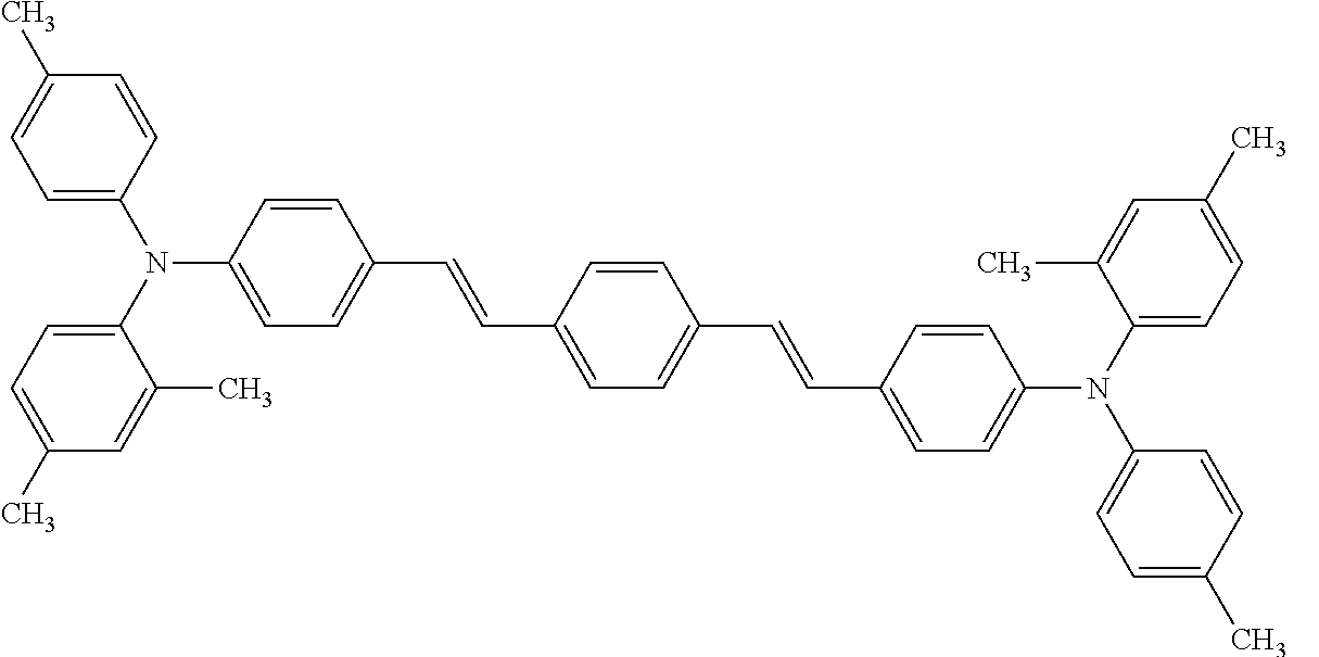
C1=CC(N(C2=CC=C(C)C=C2C)C2=CC=C(C)C=C2)=CC=C1C=CC1=CC=C(C=CC2=CC=C(N(C3=CC=C(C)C=C3)C3=CC=C(C)C=C3C)C=C2)C=C1
